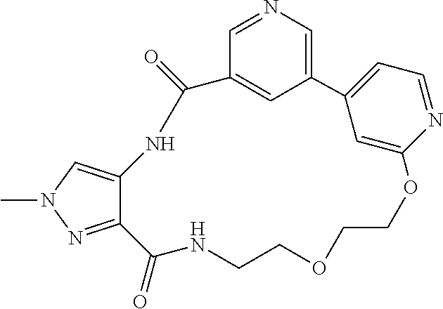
C12=CC(=CN=C1)C1=CC=NC(=C1)OCCOCCNC(=O)C1=NN(C)C=C1NC2=O
